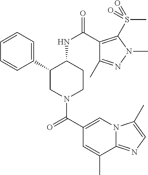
C1=CC=C(C2CN(C(C3=CN4C(=NC=C4C)C(C)=C3)=O)CCC2NC(=O)C2=C(S(=O)(C)=O)N(C)N=C2C)C=C1
